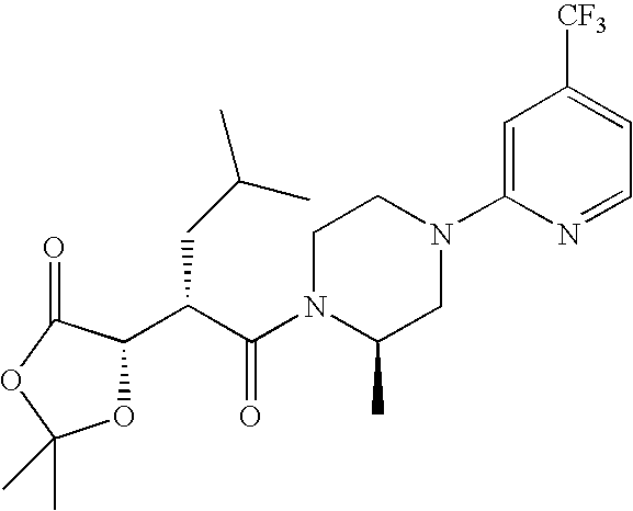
C(C(N1C(C)CN(C2=CC([CF3])=CC=N2)CC1)=O)(CC(C)C)C1OC(C)(C)OC1=O
